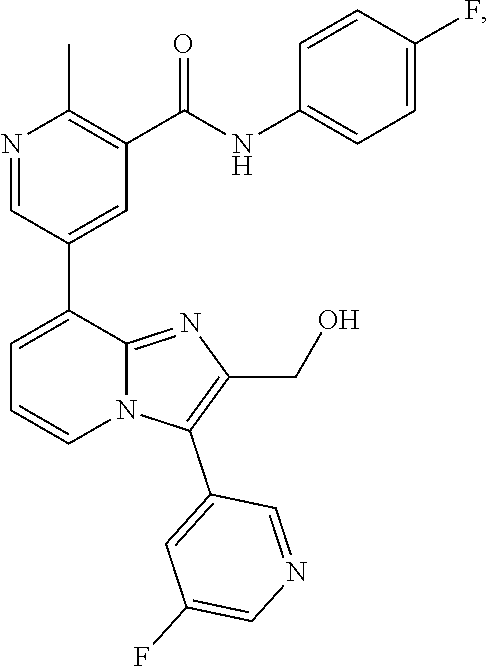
N1=CC(C2=CC=CN3C2=NC(CO)=C3C2=CC(F)=CN=C2)=CC(C(NC2=CC=C(F)C=C2)=O)=C1C
